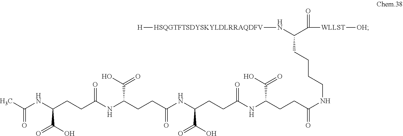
[H][HSQGTFTSDYSKYLDLRRAQDFV]NC(C([WLLST][OH])=O)CCCCNC(CCC(NC(CCC(NC(CCC(NC(CCC(NC(C)=O)C(O)=O)=O)C(O)=O)=O)C(O)=O)=O)C(O)=O)=O
